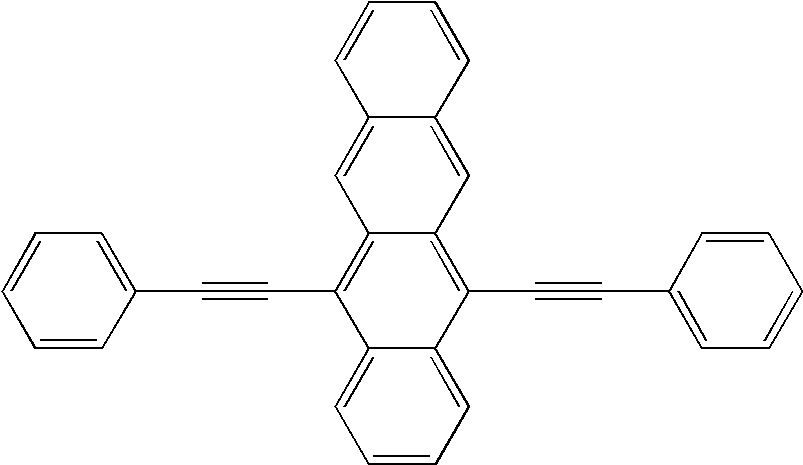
C1=CC=C2C(=C1)C(C#CC1=CC=CC=C1)=C1C(=C2C#CC2=CC=CC=C2)C=C2C(=C1)C=CC=C2
